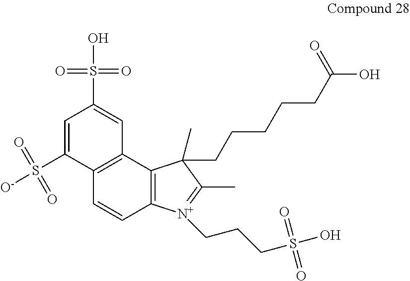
C1=C(S([O-])(=O)=O)C2=C(C=C1S(O)(=O)=O)C1=C(C=C2)[N+](CCCS(O)(=O)=O)=C(C)C1(C)CCCCCC(O)=O
